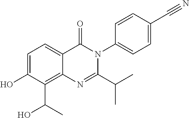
C1=C(O)C(C(O)C)=C2C(=C1)C(=O)N(C1=CC=C(C#N)C=C1)C(C(C)C)=N2
